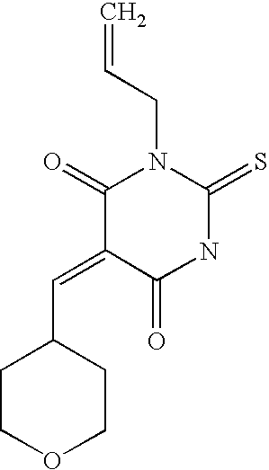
O=C1C(=CC2CCOCC2)C(=O)NC(=S)N1CC=C
